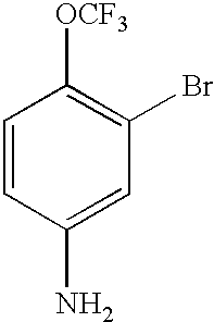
C1=CC(N)=CC(Br)=C1[OCF3]
